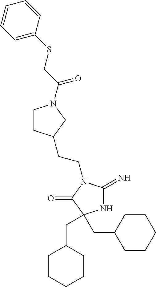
N1C(=N)N(CCC2CCN(C(=O)CSC3=CC=CC=C3)C2)C(=O)C1(CC1CCCCC1)CC1CCCCC1
